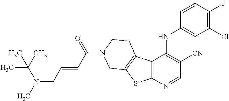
C12=C(C(NC3=CC(Cl)=C(F)C=C3)=C([CN])C=N1)C1=C(S2)CN(C(C=CCN(C)C(C)(C)C)=O)CC1
